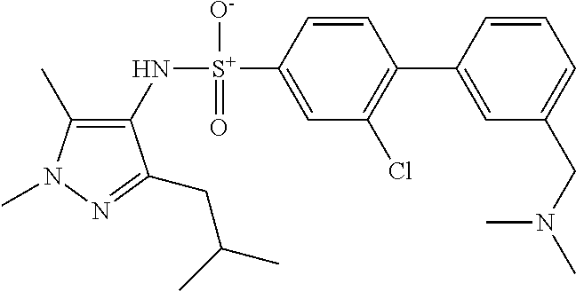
C1(C)=C(N[S+](C2=CC(Cl)=C(C3=CC(CN(C)C)=CC=C3)C=C2)([O-])=O)C(CC(C)C)=NN1C
